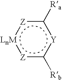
[Z]1c([Rb])[Y]c([Ra])[Z]:[LnM]:1
